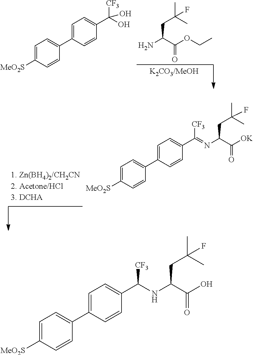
C(C(C(OCC)=O)N)C(C)(F)C.C(O)(C1=CC=C(C2=CC=C([MeO2S])C=C2)C=C1)([CF3])O.C(=NC(C([OK])=O)CC(F)(C)C)(C1=CC=C(C2=CC=C([MeO2S])C=C2)C=C1)[CF3].C(NC(C(O)=O)CC(C)(F)C)(C1=CC=C(C2=CC=C([MeO2S])C=C2)C=C1)[CF3]
